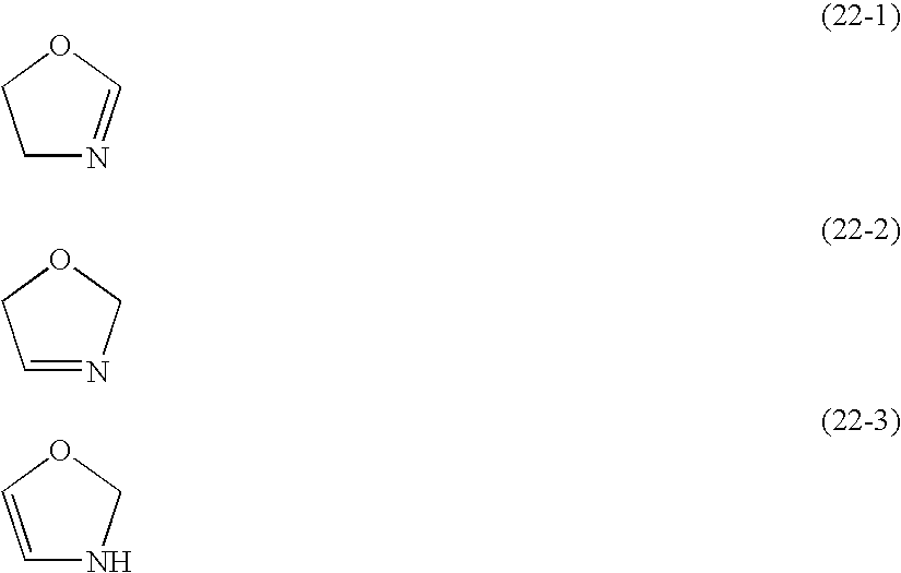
C1N=COC1.C1=NCOC1.C1=COCN1
